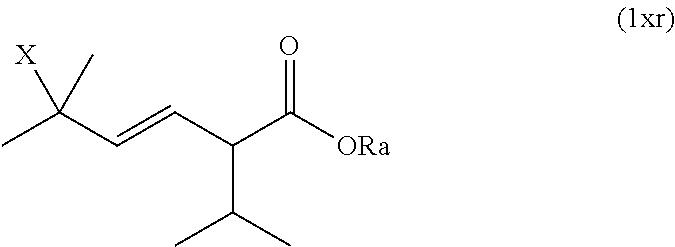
CC(C=CC(C([ORa])=O)C(C)C)([X])C
